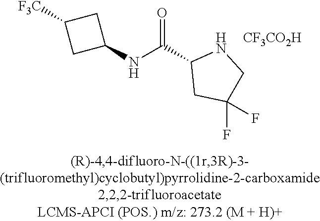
C1(NC(=O)C2CC(F)(F)CN2)CC([F3C])C1.[CF3CO2H]
